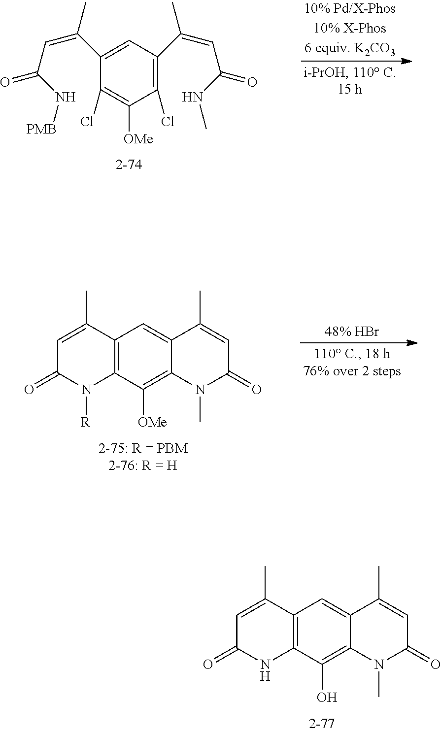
C1=C(C)C2=C(NC1=O)C(O)=C1C(=C2)C(C)=CC(=O)N1C.C1(C(=CC(=O)N[PMB])C)=CC(C(=CC(=O)NC)C)=C(Cl)C([OMe])=C1Cl.C1=C(C)C2=C(N([R])C1=O)C([OMe])=C1C(=C2)C(C)=CC(=O)N1C
